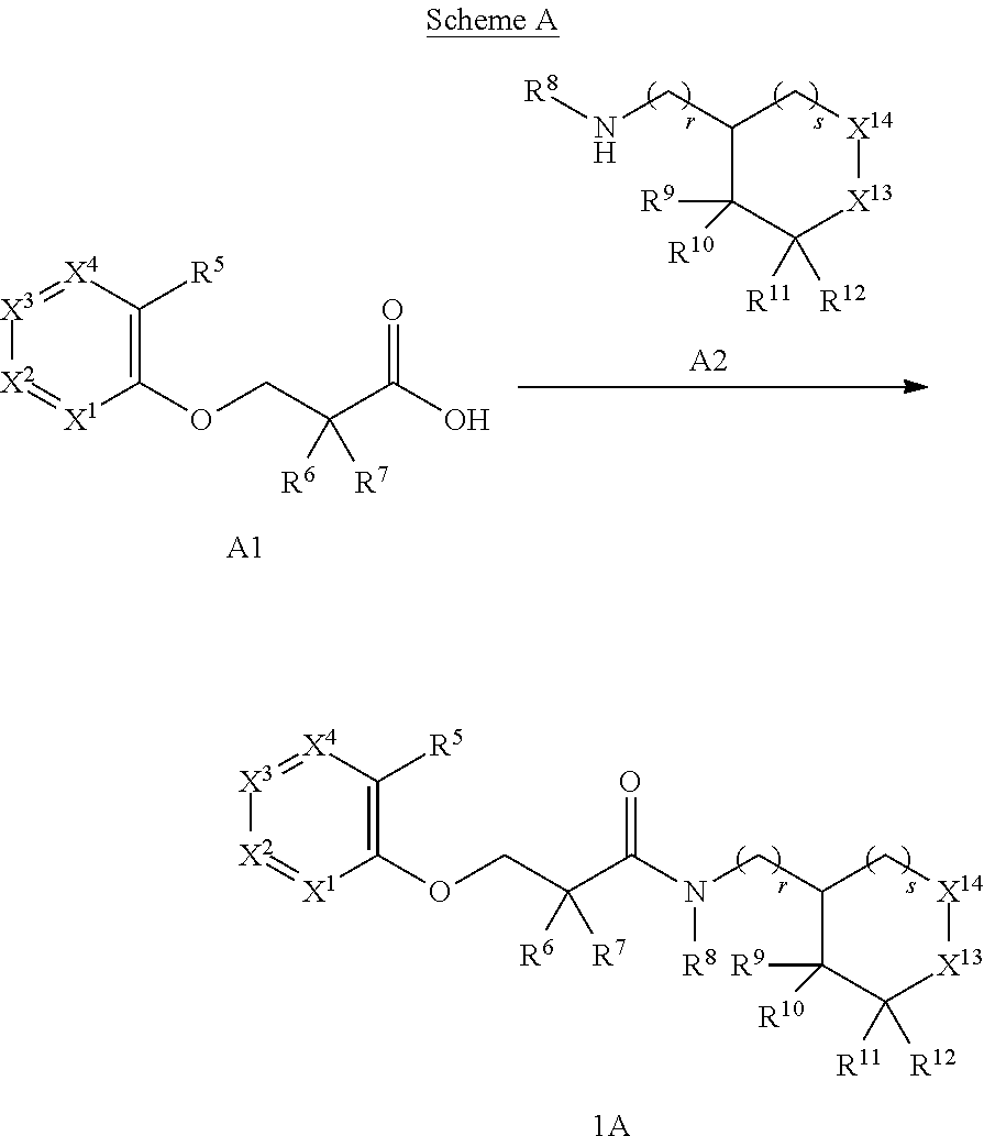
C1(CN[R8])C([R9])([R10])C([R11])([R12])[X13][X14]C1.[X3]1=[X4]C([R5])=C(OCC(C(O)=O)([R6])[R7])[X1]=[X2]1.[A2].[A1].[X3]1=[X4]C([R5])=C(OCC(C(N([R8])CC2C([R9])([R10])C([R11])([R12])[X13][X14]C2)=O)([R6])[R7])[X1]=[X2]1.[1A]
